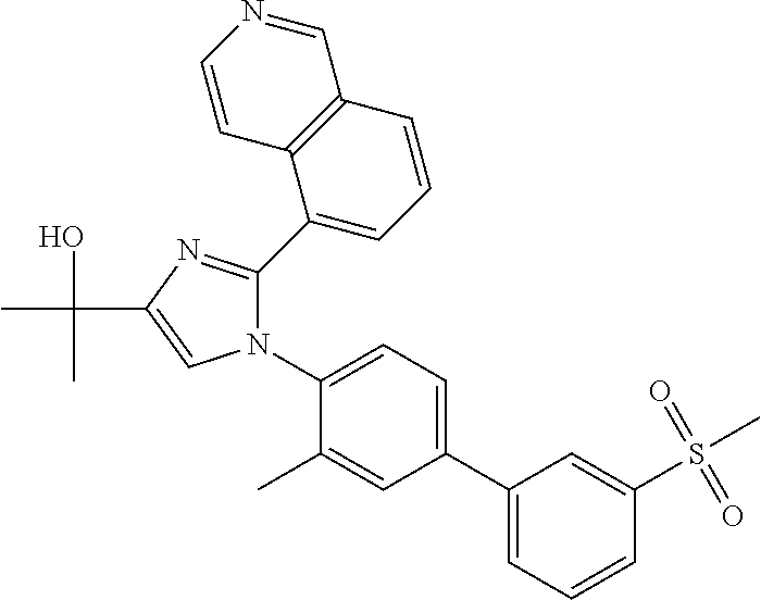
C1(C2=CC=CC(S(C)(=O)=O)=C2)=CC=C(N2C(C3=CC=CC4=C3C=CN=C4)=NC(C(O)(C)C)=C2)C(C)=C1
